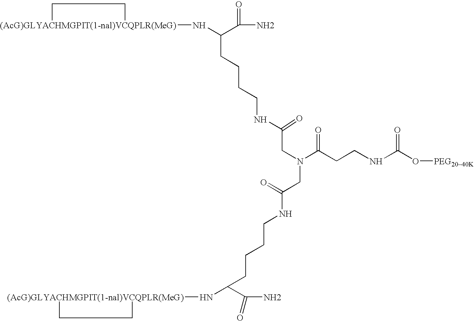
[(AcG)GLYACHMGPIT(1-nal)VCQPLR(MeG)]1(NC(C(N)=O)CCCCNC(CN(C(CCNC(O[PEG2040K])=O)=O)CC(NCCCCC(N[(AcG)GLYACHMGPIT(1-nal)VCQPLR(MeG)]2CC2)C(N)=O)=O)=O)CC1
